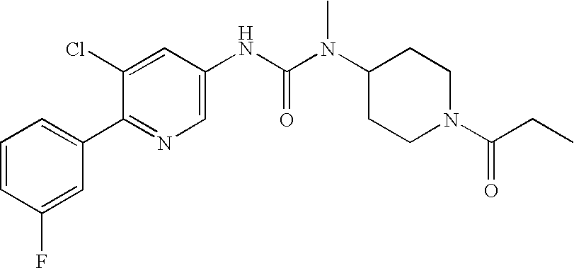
C1=CC(F)=CC(C2=NC=C(NC(N(C3CCN(C(=O)CC)CC3)C)=O)C=C2Cl)=C1
